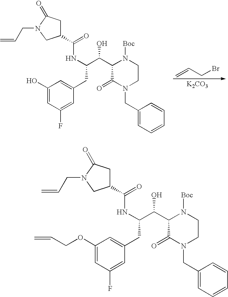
C1(O)=CC(F)=CC(CC(C(C2C(=O)N(CC3=CC=CC=C3)CCN2[Boc])O)NC(=O)C2CC(=O)N(CC=C)C2)=C1.C=CCBr.[K2CO3].C1(OCC=C)=CC(F)=CC(CC(C(C2C(=O)N(CC3=CC=CC=C3)CCN2[Boc])O)NC(=O)C2CC(=O)N(CC=C)C2)=C1
